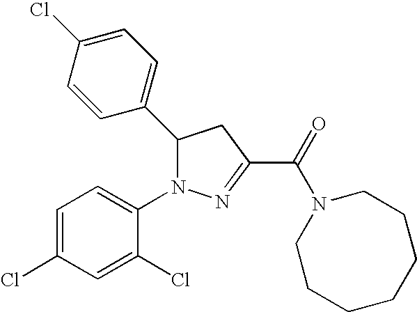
C1(C2N(C3=CC=C(Cl)C=C3Cl)N=C(C(=O)N3CCCCCCC3)C2)=CC=C(Cl)C=C1
